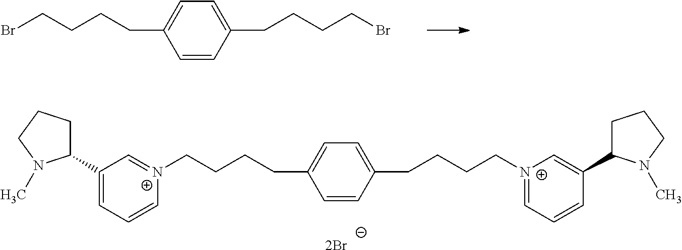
C1=CC(CCCCBr)=CC=C1CCCCBr.C1=CC(CCCC[N+]2=CC=CC(C3CCCN3C)=C2)=CC=C1CCCC[N+]1=CC(C2CCCN2C)=CC=C1.[2Br]
